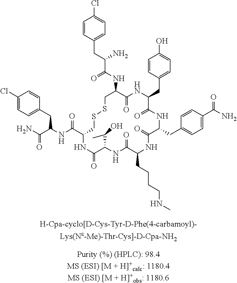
C1=CC(CC(C(NC2C(=O)NC(CC3=CC=C(O)C=C3)C(=O)NC(CC3=CC=C(C(N)=O)C=C3)C(=O)NC(CCCCNC)C(=O)NC(C(C)O)C(=O)NC(C(=O)NC(CC3=CC=C(Cl)C=C3)C(=O)N)CSSC2)=O)N)=CC=C1Cl
